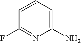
C1=CC=C(N)N=C1F
